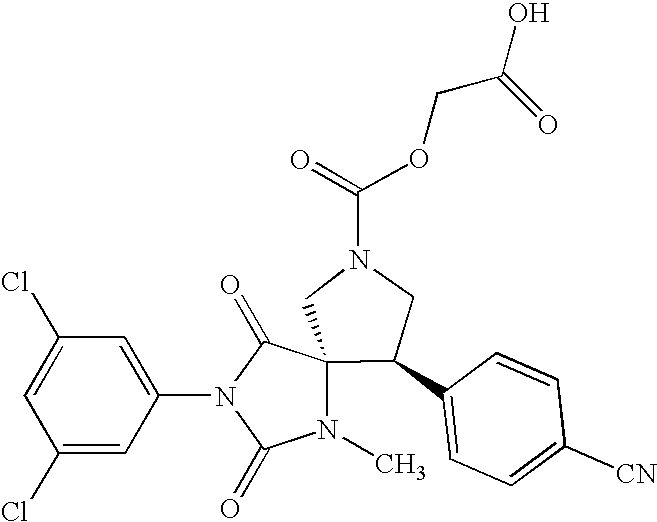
ClC1=CC(Cl)=CC(N2C(=O)C3(N(C)C2=O)CN(C(=O)OCC(O)=O)CC3C2=CC=C([CN])C=C2)=C1
